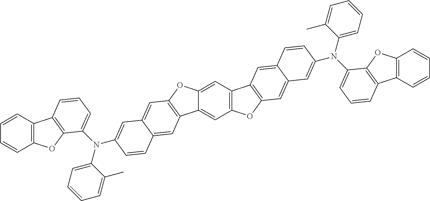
C12=CC3=C(C=C1C1=C(O2)C=C2C(=C1)C=CC(N(C1=CC=CC=C1C)C1=CC=CC4=C1OC1=C4C=CC=C1)=C2)OC1=C3C=C2C(=C1)C=C(N(C1=CC=CC=C1C)C1=CC=CC3=C1OC1=C3C=CC=C1)C=C2
